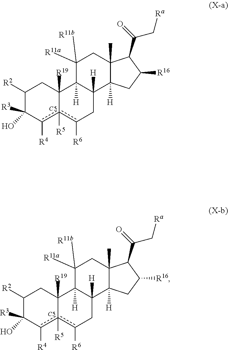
C1([R2])C(O)([R3])c([R4])c2([R5])c([R6])CC3([H])C([H])(C2([R19])C1)C([R11b])([R11a])CC1(C)C3([H])CC([R16])C1C(C[Ra])=O.C1([R2])C(O)([R3])c([R4])c2([R5])c([R6])CC3([H])C([H])(C2([R19])C1)C([R11b])([R11a])CC1(C)C3([H])CC([R16])C1C(C[Ra])=O
